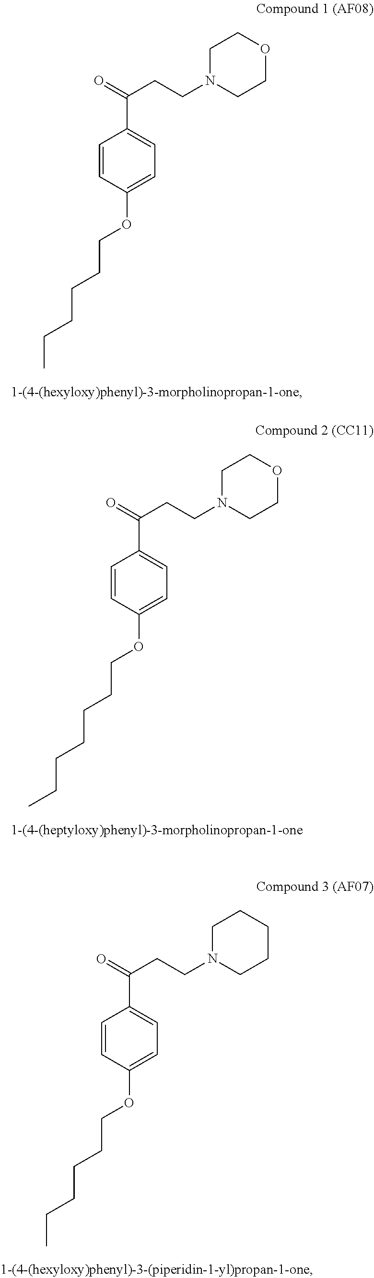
C1=CC(OCCCCCC)=CC=C1C(=O)CCN1CCOCC1.C1=CC(OCCCCCCC)=CC=C1C(=O)CCN1CCOCC1.C1=CC(OCCCCCC)=CC=C1C(=O)CCN1CCCCC1
